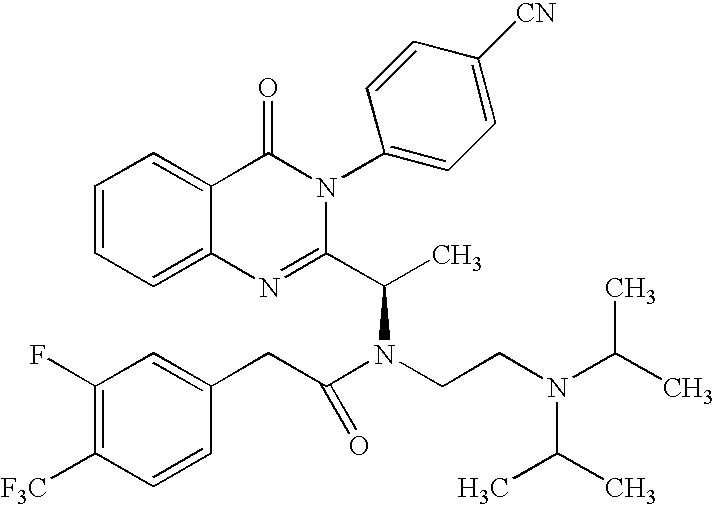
C12=CC=CC=C1C(=O)N(C1=CC=C([CN])C=C1)C(C(C)N(CCN(C(C)C)C(C)C)C(CC1=CC(F)=C([F3C])C=C1)=O)=N2
